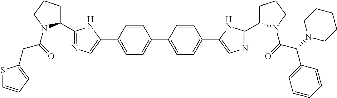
O=C(N1C(C2=NC=C(C3=CC=C(C4=CC=C(C5=CN=C(C6CCCN6C(C(C6=CC=CC=C6)N6CCCCC6)=O)N5)C=C4)C=C3)N2)CCC1)CC1=CC=CS1
